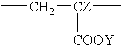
CC[CZ](C)[COOY]
